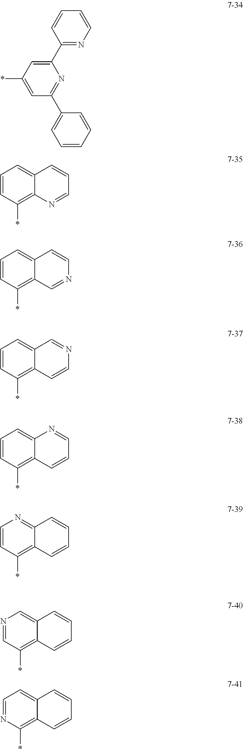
C1(C2=NC=CC=C2)=CC(*)=CC(C2=CC=CC=C2)=N1.C1=CC(*)=C2C(=C1)C=CC=N2.C1=CC(*)=C2C(=C1)C=CN=C2.C1=CC(*)=C2C(=C1)C=NC=C2.C1=CC(*)=C2C(=C1)N=CC=C2.C1=CC(*)=C2C(=N1)C=CC=C2.N1=CC(*)=C2C(=C1)C=CC=C2.C1=NC(*)=C2C(=C1)C=CC=C2
